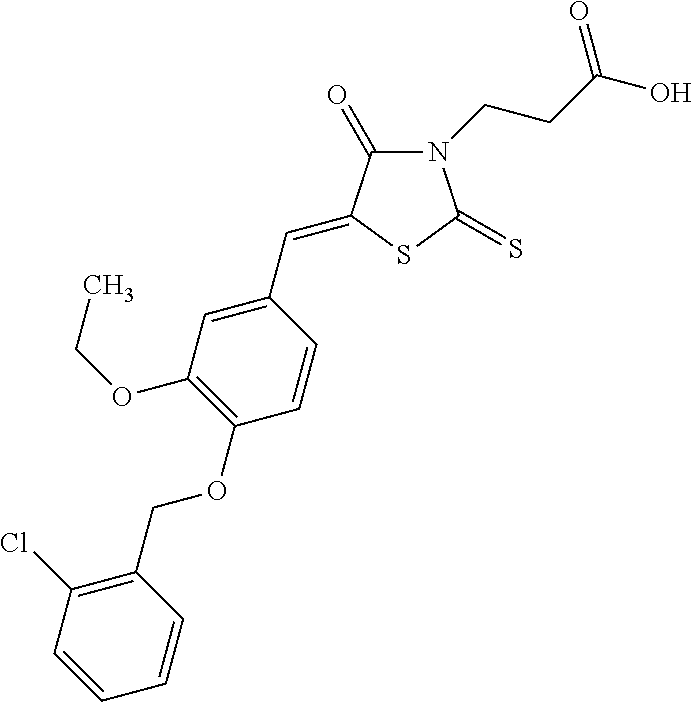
N1(CCC(O)=O)C(=O)C(=CC2=CC(OCC)=C(OCC3=C(Cl)C=CC=C3)C=C2)SC1=S
